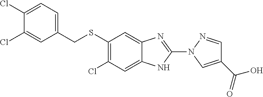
C1(SCC2=CC=C(Cl)C(Cl)=C2)=C(Cl)C=C2C(=C1)N=C(N1C=C(C(=O)O)C=N1)N2
